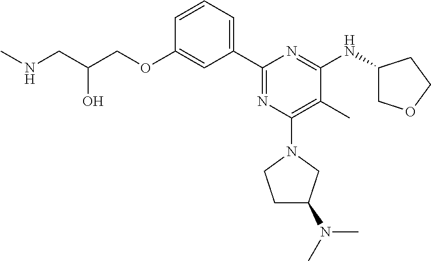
C1=CC=C(C2=NC(N3CCC(N(C)C)C3)=C(C)C(NC3COCC3)=N2)C=C1OCC(CNC)O
